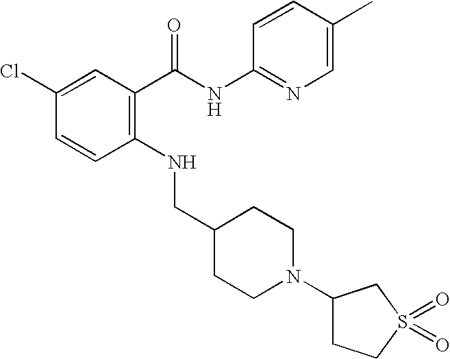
C1(Cl)=CC(C(NC2=NC=C(C)C=C2)=O)=C(NCC2CCN(C3CCS(=O)(=O)C3)CC2)C=C1
